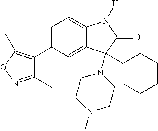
C1=C(C2=C(C)ON=C2C)C=C2C(=C1)N([H])C(=O)C2(C1CCCCC1)N1CCN(C)CC1
